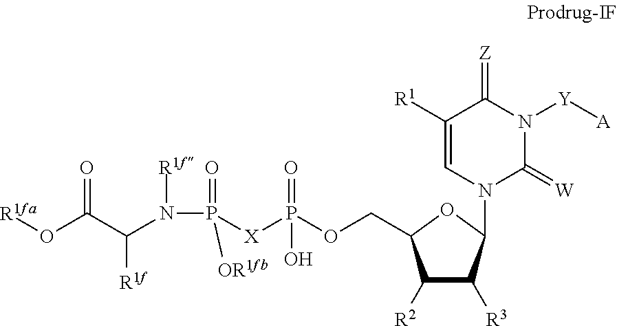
[X](P(OCC1C([R2])C([R3])C(N2C(=[W])N([Y][A])C(=[Z])C([R1])=C2)O1)(=O)O)P(=O)(N([R1f])C(C(O[R1fa])=O)[R1f])[OR1fb]
